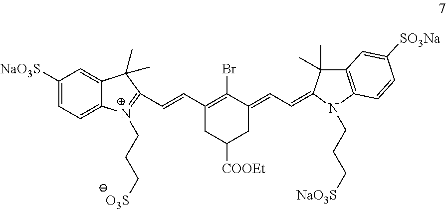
C(=CC1=C(Br)C(=CC=C2C(C)(C)C3=C(N2CCC[NaO3S])C=CC([SO3Na])=C3)CC([COOEt])C1)C1=[N+](CCC[O3S])C2=CC=C([NaO3S])C=C2C1(C)C
